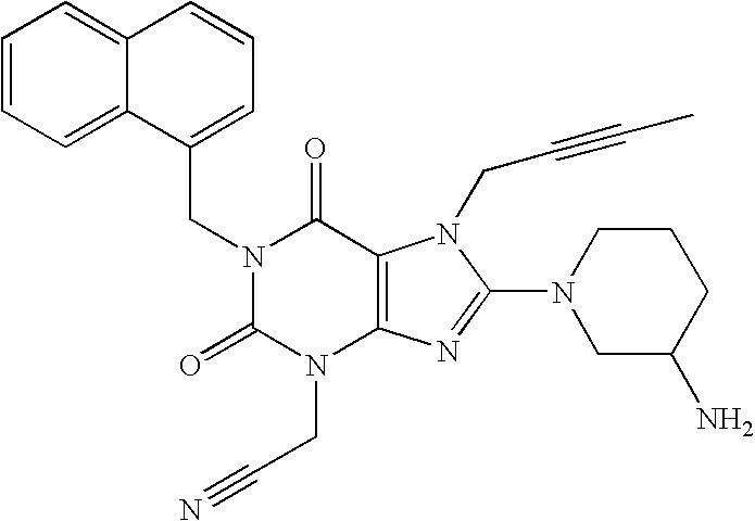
N1(CC2=CC=CC3=CC=CC=C23)C(=O)N(CC#N)C2=C(C1=O)N(CC#CC)C(N1CC(N)CCC1)=N2
